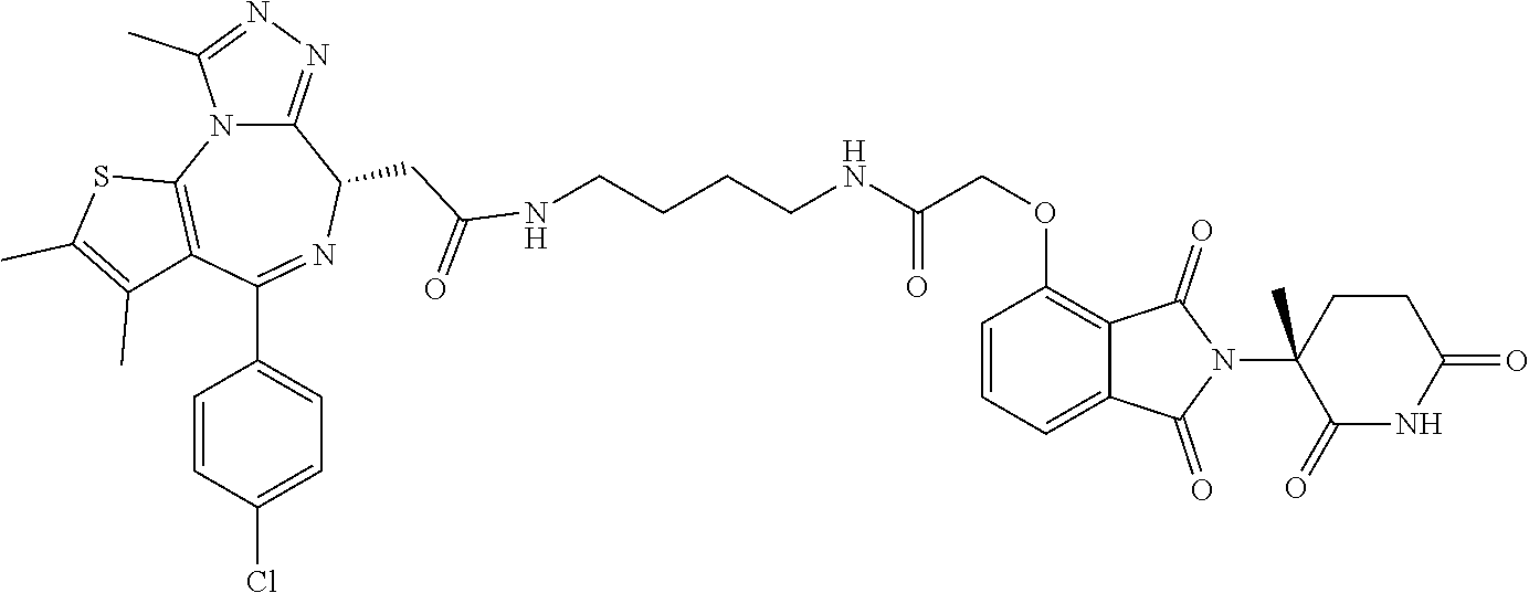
C(CCCNC(COC1=C2C(=CC=C1)C(=O)N(C1(C)C(=O)NC(=O)CC1)C2=O)=O)NC(CC1C2=NN=C(C)N2C2=C(C(C3=CC=C(Cl)C=C3)=N1)C(C)=C(C)S2)=O
